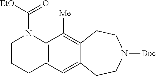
C12=C(C=C3C(=C1[Me])CCN([Boc])CC3)CCCN2C(=O)[EtO]
